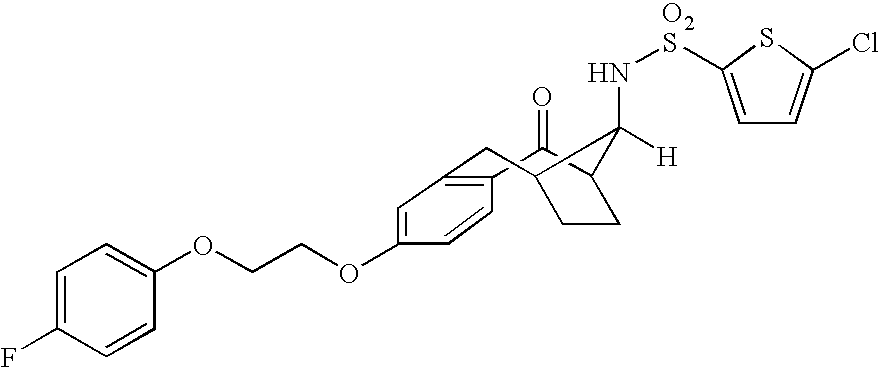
C1(=O)C2CCC(CC3=C1C=CC(OCCOC1=CC=C(F)C=C1)=C3)C2([H])N[O2S]C1=CC=C(Cl)S1
